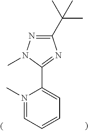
N1(C)=CC=CC=C1C1=NC(C(C)(C)C)=NN1C
